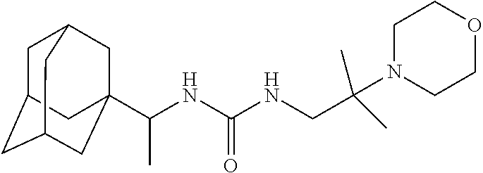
C1C2CC3CC(C(NC(=O)NCC(N4CCOCC4)(C)C)C)(CC1C3)C2
